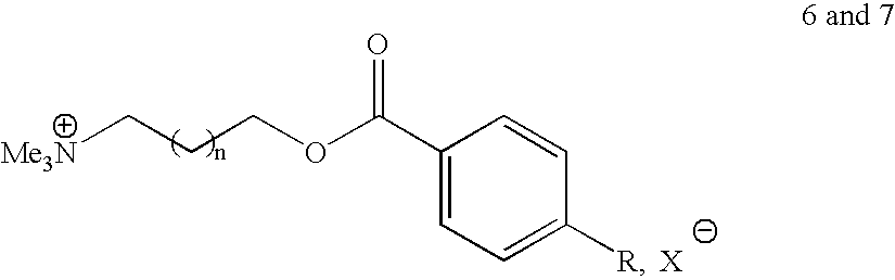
[Me3N]CCCOC(C1=CC=C([R])C=C1)=O
